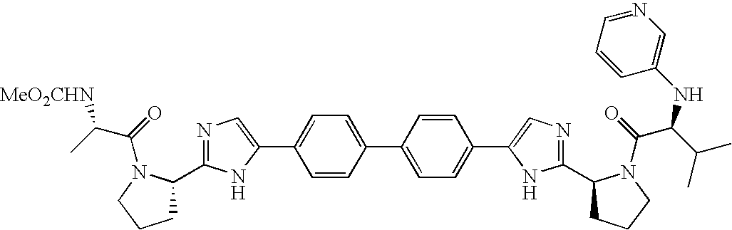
C1=CC(C2=CC=C(C3=CN=C(C4CCCN4C(=O)C(C(C)C)NC4=CN=CC=C4)N3)C=C2)=CC=C1C1=CN=C(C2CCCN2C(=O)C(C)[MeO2CHN])N1
